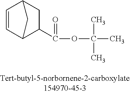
C1=CC2C(C(OC(C)(C)C)=O)CC1C2
